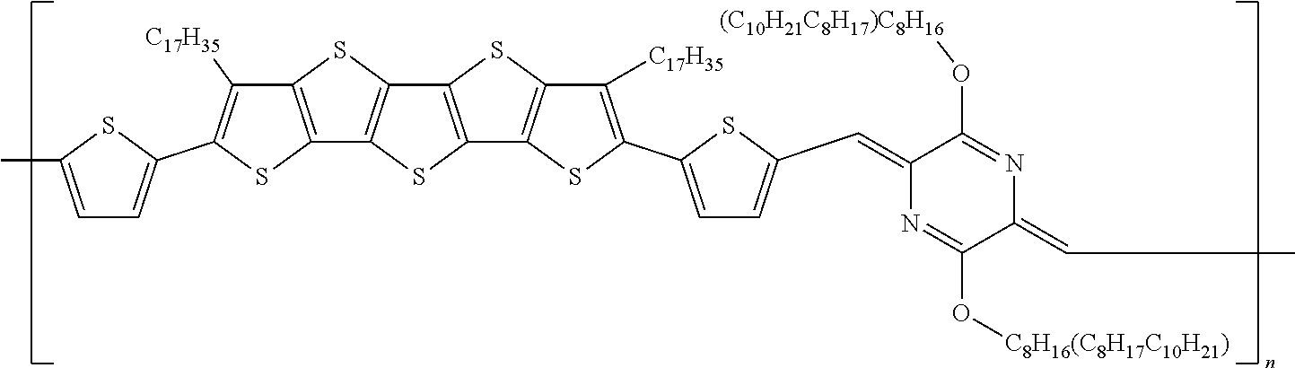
S1C2=C(C3=C1C1=C(S3)C([C17H35])=C(C3=CC=C(C)S3)S1)SC1=C2SC(C2=CC=C(C=C3N=C(O[C8H16(C8H17C10H21)])C(=CC)N=C3O[(C10H21C8H17)C8H16])S2)=C1[C17H35]
